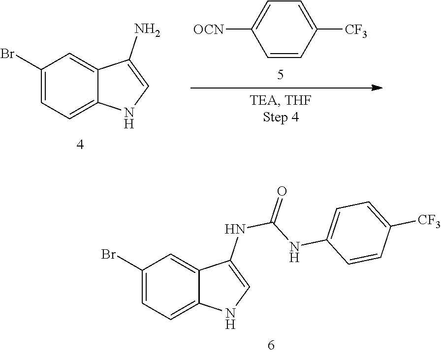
BrC1=CC=C2C(=C1)C(NC(NC1=CC=C([CF3])C=C1)=O)=CN2.BrC1=CC=C2C(=C1)C(N)=CN2.C1([CF3])=CC=C([OCN])C=C1
